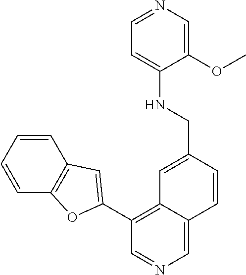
C1=CC=CC2=C1OC(C1=C3C(=CN=C1)C=CC(CNC1=CC=NC=C1OC)=C3)=C2
